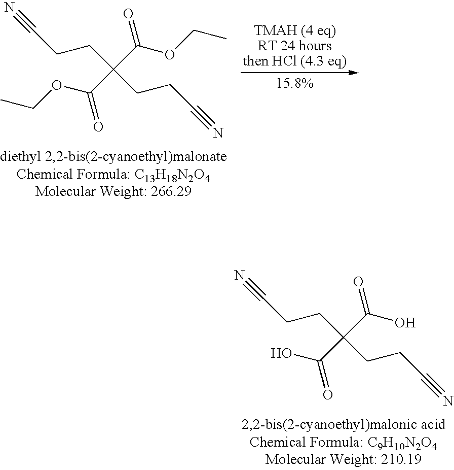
C(CC(CCC#N)(C(OCC)=O)C(OCC)=O)C#N.C(CC(CCC#N)(C(O)=O)C(O)=O)C#N
